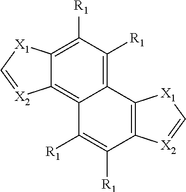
C1([R1])=C2C(=C3C(=C1[R1])C1=C(C([R1])=C3[R1])[X2]=C[X1]1)[X2]=C[X1]2
